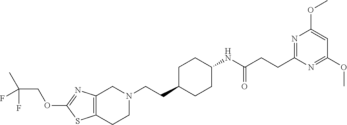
C12=C(CCN(CCC3CCC(NC(CCC4=NC(OC)=CC(OC)=N4)=O)CC3)C1)SC(OCC(C)(F)F)=N2
